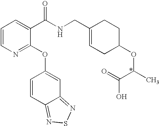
C1=CN=C(OC2=CC3=NSN=C3C=C2)C(C(NCC2=CCC(OC(C(=O)O)C)CC2)=O)=C1
